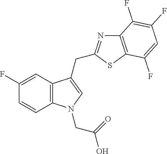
C12=C(C=C(F)C=C1)C(CC1=NC3=C(S1)C(F)=CC(F)=C3F)=CN2CC(=O)O
